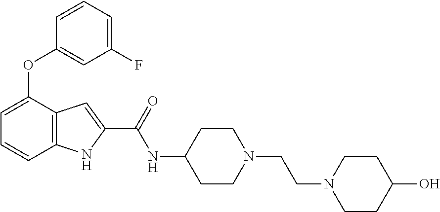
C1=C(OC2=CC(F)=CC=C2)C2=C(C=C1)NC(C(NC1CCN(CCN3CCC(O)CC3)CC1)=O)=C2
